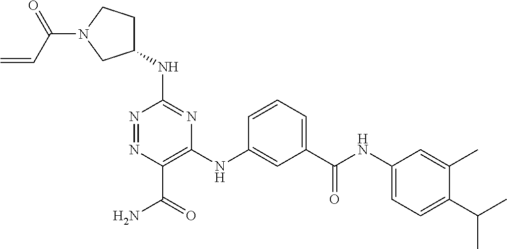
C1(NC2=NC(NC3=CC(C(NC4=CC=C(C(C)C)C(C)=C4)=O)=CC=C3)=C(C(=O)N)N=N2)CCN(C(C=C)=O)C1
